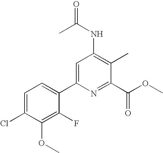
C1=C(Cl)C(OC)=C(F)C(C2=CC(NC(=O)C)=C(C)C(C(OC)=O)=N2)=C1
